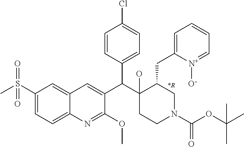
C1(S(C)(=O)=O)=CC=C2C(=C1)C=C(C(C1(O)CCN(C(OC(C)(C)C)=O)CC1CC1=CC=CC=[N+]1[O-])C1=CC=C(Cl)C=C1)C(OC)=N2
